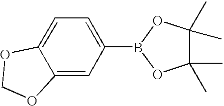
C1=C(B2OC(C)(C)C(C)(C)O2)C=C2C(=C1)OCO2
